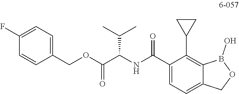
C1(F)=CC=C(COC(C(NC(C2=CC=C3C(=C2C2CC2)B(O)OC3)=O)C(C)C)=O)C=C1
